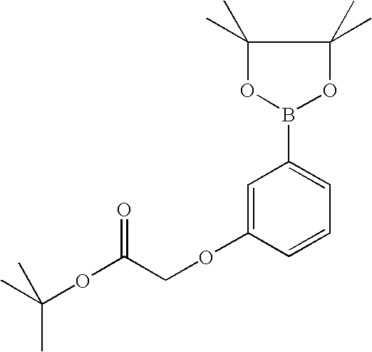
C1=C(OCC(OC(C)(C)C)=O)C=CC=C1B1OC(C)(C)C(C)(C)O1
